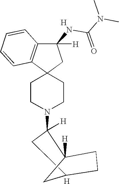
C1CN(C2([H])CC3CC2([H])CC3)CCC12CC(NC(N(C)C)=O)([H])C1=C2C=CC=C1.[H].[H]
